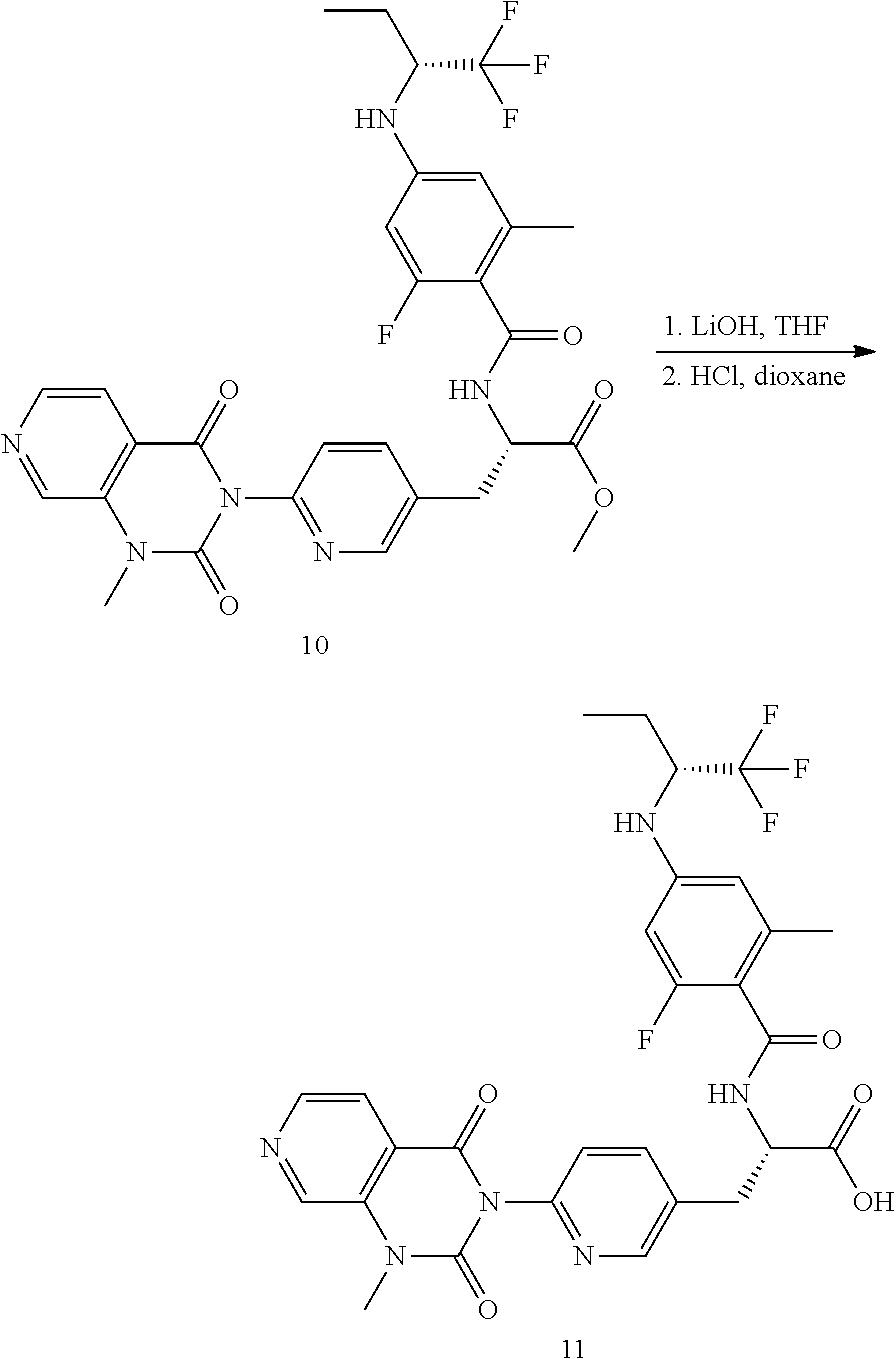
C1(N2C(=O)C3=C(N(C)C2=O)C=NC=C3)=NC=C(CC(C(=O)O)NC(C2=C(C)C=C(NC(CC)C(F)(F)F)C=C2F)=O)C=C1.C1(N2C(=O)C3=C(N(C)C2=O)C=NC=C3)=NC=C(CC(C(=O)OC)NC(C2=C(C)C=C(NC(CC)C(F)(F)F)C=C2F)=O)C=C1
